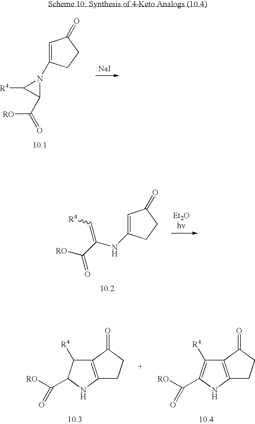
C1=C(NC(C([RO])=O)=C[R4])CCC1=O.C12=C(NC(C([RO])=O)C1[R4])CCC2=O.C12=C(NC(C([RO])=O)=C1[R4])CCC2=O.[NaI].C1=C(N2C(C(=O)[RO])C2[R4])CCC1=O
